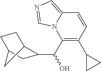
C1(C(O)C2C3CCC(C2)C3)=C(C2CC2)C=CC2=CN=CN12
